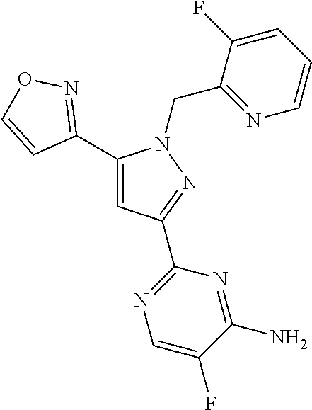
C1(C2=CC(C3=NC=C(F)C(N)=N3)=NN2CC2=NC=CC=C2F)=NOC=C1
